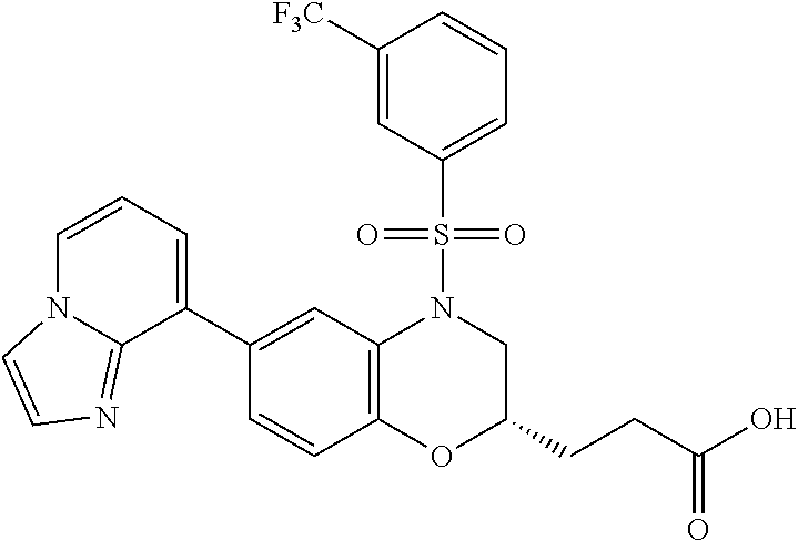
C1(C2=CC=CN3C2=NC=C3)=CC2=C(C=C1)OC(CCC(O)=O)CN2S(C1=CC=CC([F3C])=C1)(=O)=O
